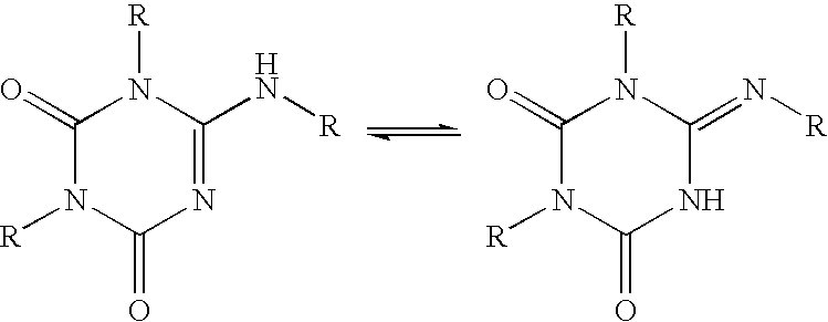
C1(=O)N([R])C(=O)N=C(N[R])N1[R].C1(=O)N([R])C(=O)NC(=N[R])N1[R]
